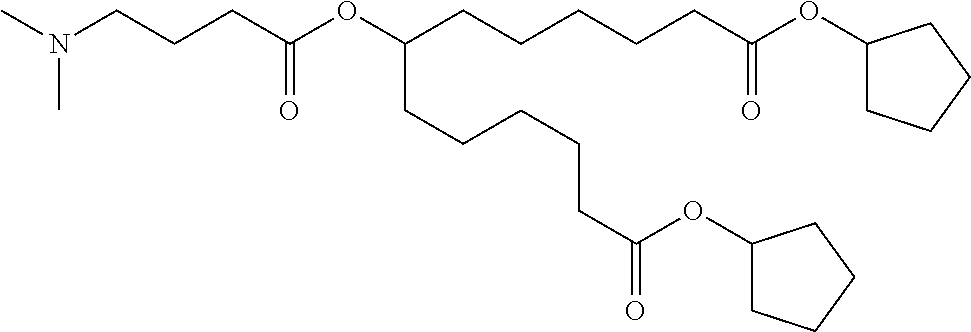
CN(CCCC(OC(CCCCCC(OC1CCCC1)=O)CCCCCC(=O)OC1CCCC1)=O)C
